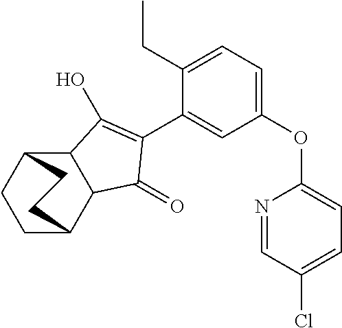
C12C(C3CCC1CC3)C(=O)C(C1=CC(OC3=CC=C(Cl)C=N3)=CC=C1CC)=C2O
